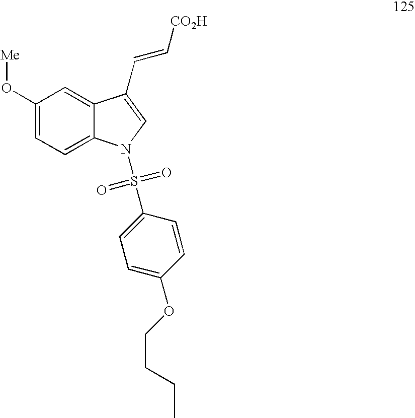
C1(O[Me])=CC=C2C(=C1)C(C=C[CO2H])=CN2S(C1=CC=C(OCCCC)C=C1)(=O)=O
